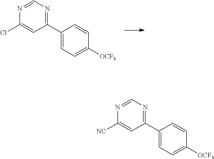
C1(C2=CC=C([OCF3])C=C2)=NC=NC(Cl)=C1.C1(C2=CC=C([OCF3])C=C2)=NC=NC([NC])=C1
